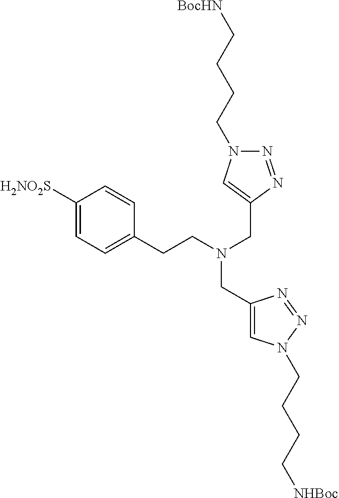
C1([H2NO2S])=CC=C(CCN(CC2=CN(CCCC[NHBoc])N=N2)CC2=CN(CCCC[BocHN])N=N2)C=C1
